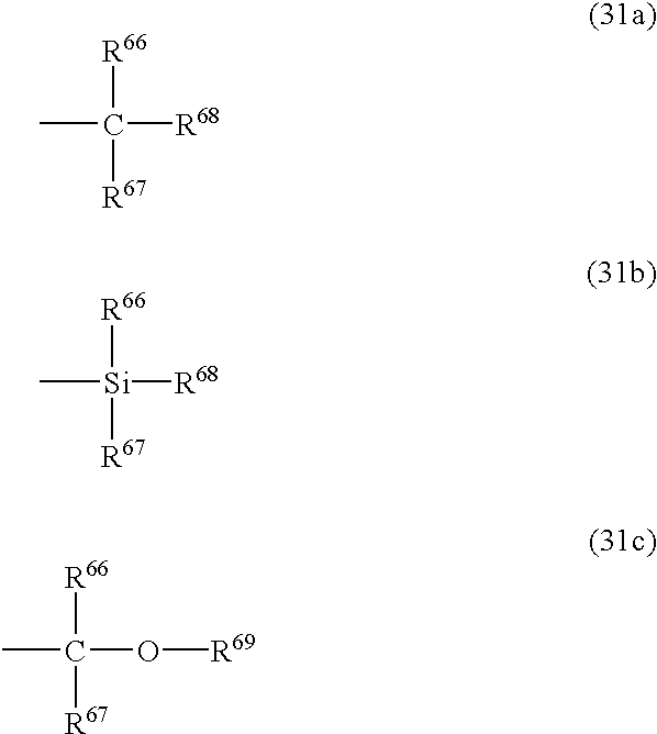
CC([R66])([R67])[R68].C[Si]([R66])([R67])[R68].CC([R66])([R67])O[R69]
